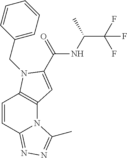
C1=CC2=NN=C(C)N2C2=C1N(CC1=CC=CC=C1)C(C(NC(C)C(F)(F)F)=O)=C2
